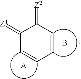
C1(=[Z1])C=CC=CC1=[Z2].B.[A]
